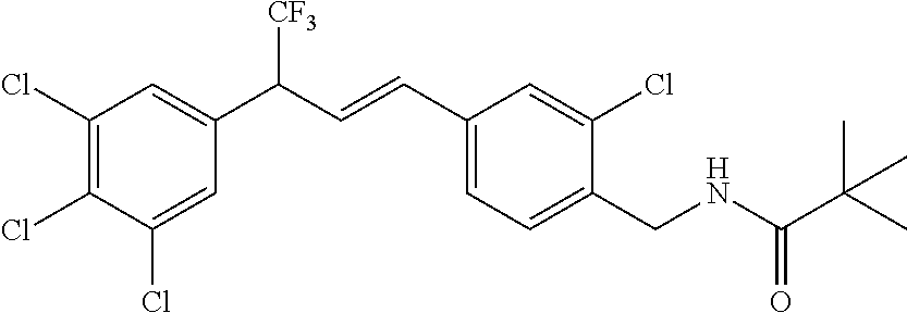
C1(Cl)=CC(C(C=CC2=CC=C(CNC(C(C)(C)C)=O)C(Cl)=C2)[CF3])=CC(Cl)=C1Cl
